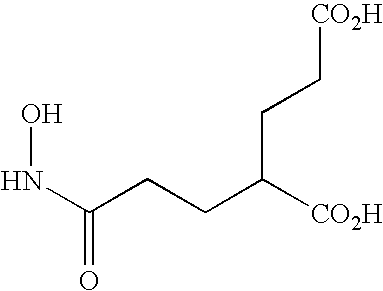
ONC(=O)CCC([CO2H])CC[CO2H]
